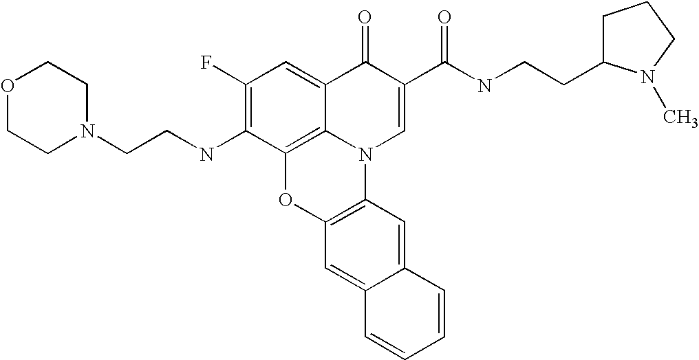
C1(F)=C(NCCN2CCOCC2)C2=C3C(=C1)C(=O)C(C(NCCC1CCCN1C)=O)=CN3C1=C(O2)C=C2C(=C1)C=CC=C2
